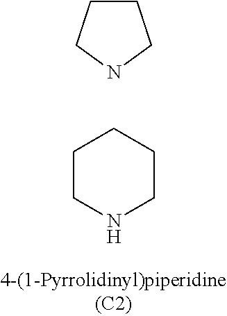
C1CCNC1.C1CNCCC1
